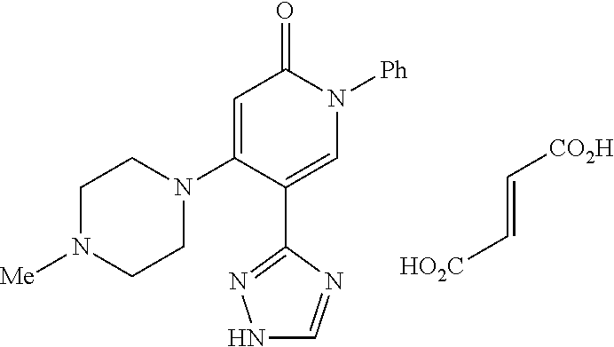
C1=C(N2CCN([Me])CC2)C(C2=NNC=N2)=CN([Ph])C1=O.[HO2C]C=C[CO2H]
